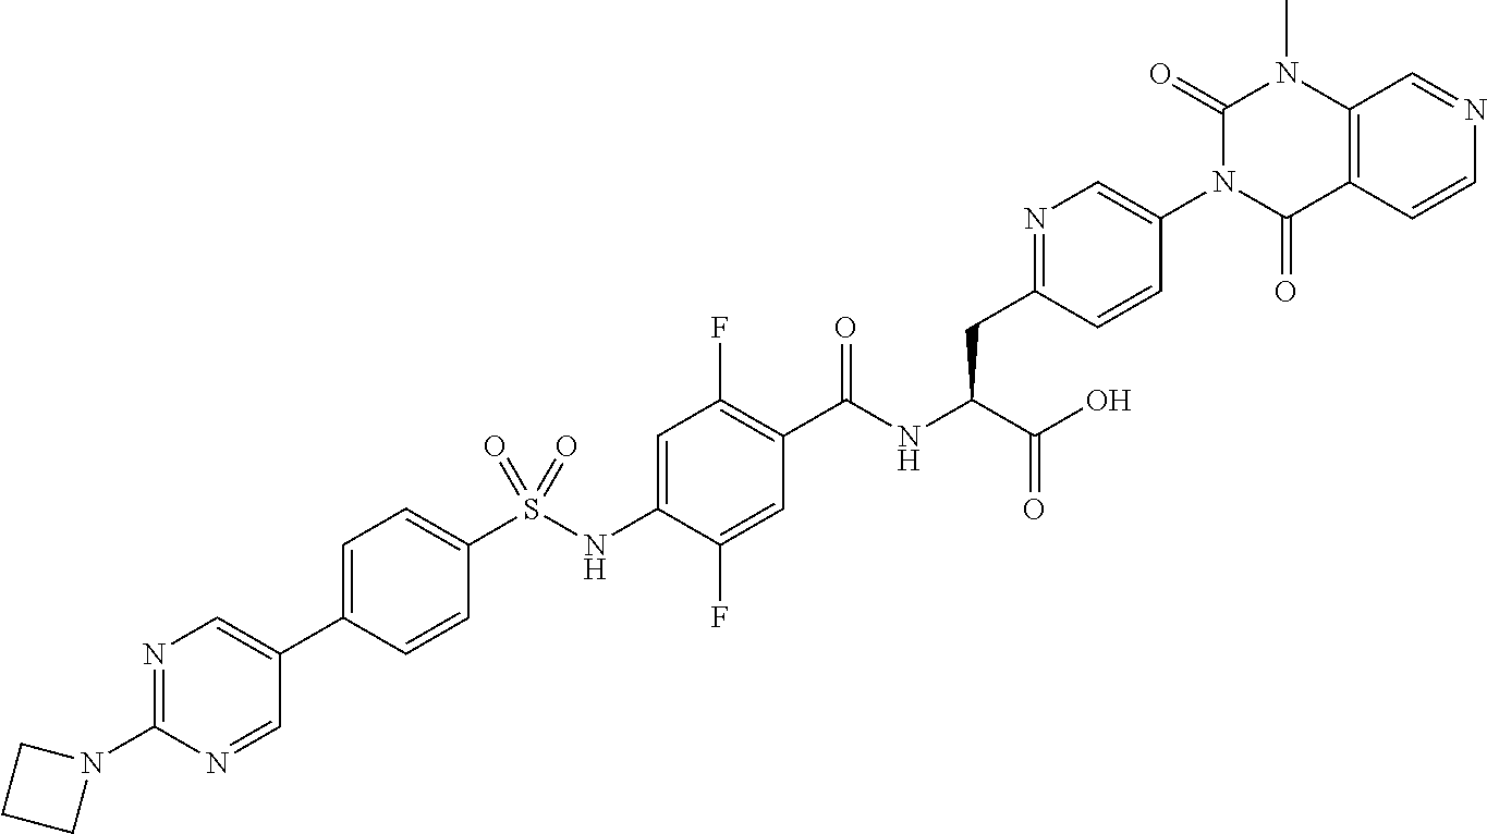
C12=C(C=CN=C1)C(=O)N(C1=CN=C(CC(C(=O)O)NC(=O)C3=C(F)C=C(NS(C4=CC=C(C5=CN=C(N6CCC6)N=C5)C=C4)(=O)=O)C(F)=C3)C=C1)C(=O)N2C
